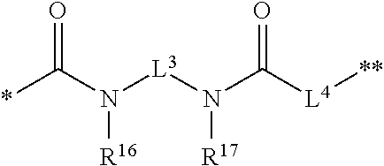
*C(N([R16])[L3]N(C([L4][**])=O)[R17])=O
